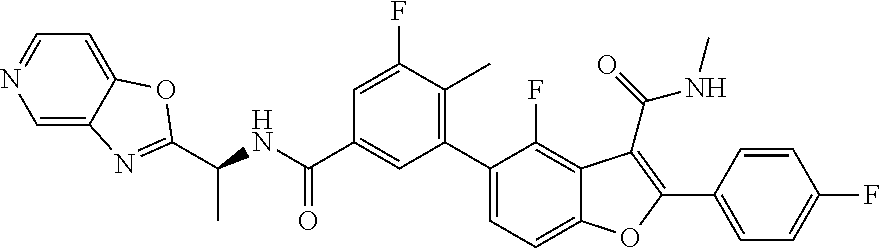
C12=CC=NC=C1N=C(C(NC(C1=CC(C3=CC=C4C(=C3F)C(C(NC)=O)=C(C3=CC=C(F)C=C3)O4)=C(C)C(F)=C1)=O)C)O2
